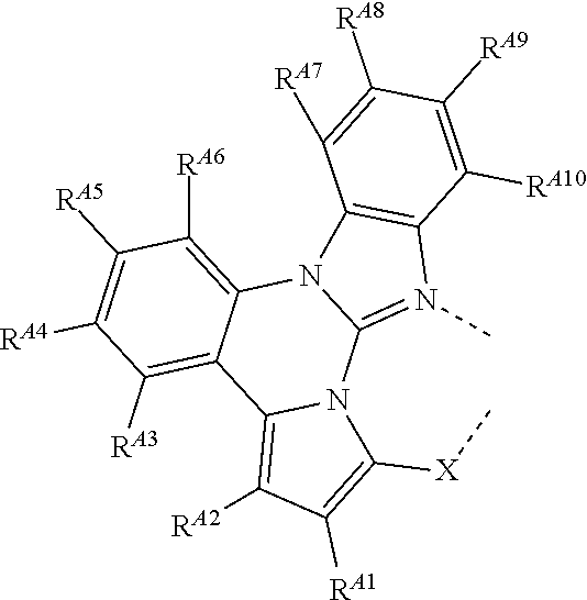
C1([RA5])=C([RA4])C([RA3])=C2C(=C1[RA6])N1C(=N(C)C3=C1C([RA7])=C([RA8])C([RA9])=C3[RA10])N1C2=C([RA2])C([RA1])=C1[X]C
